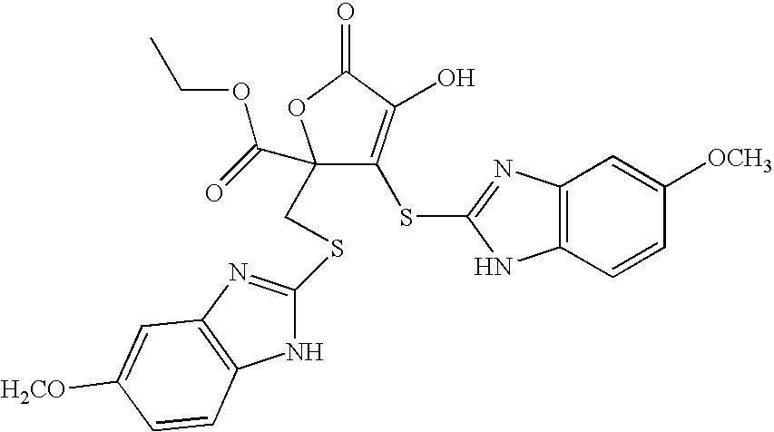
C1(CSC2=NC3=C(N2)C=CC([H2CO])=C3)(C(=O)OCC)C(SC2=NC3=C(N2)C=CC([OCH3])=C3)=C(O)C(=O)O1
